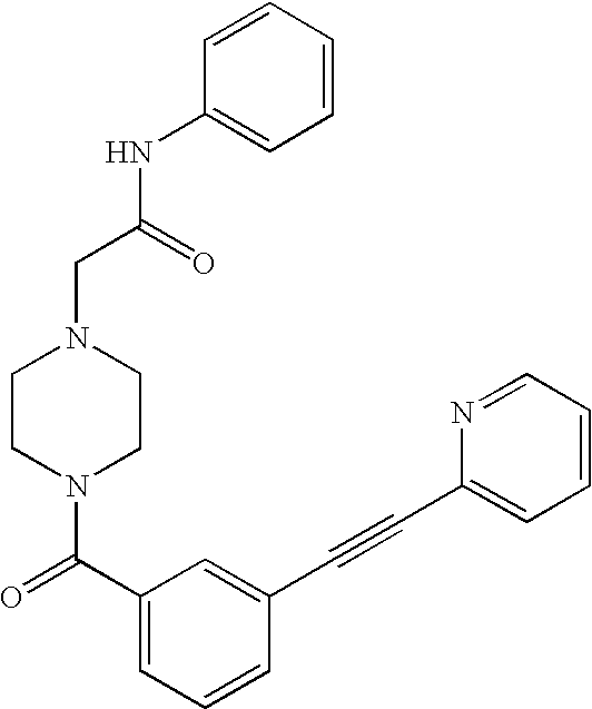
C(CN1CCN(C(C2=CC=CC(C#CC3=CC=CC=N3)=C2)=O)CC1)(NC1=CC=CC=C1)=O
